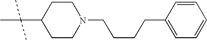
C1CN(CCCCC2=CC=CC=C2)CCC1C(C)(C)C
